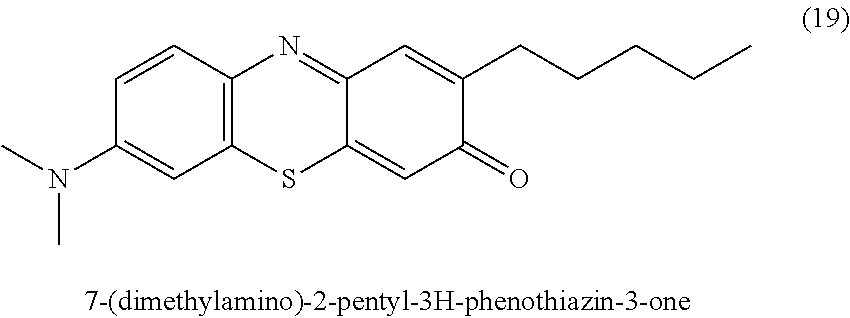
C1=CC2=C(C=C1N(C)C)SC1=CC(=O)C(CCCCC)=CC1=N2
